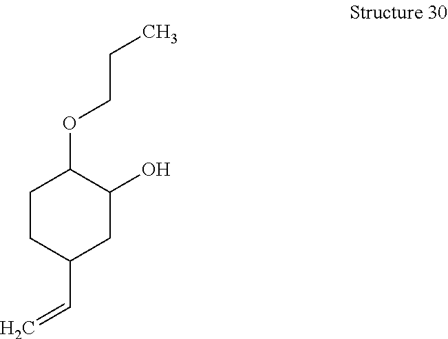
C1CC(C=C)CC(O)C1OCCC
